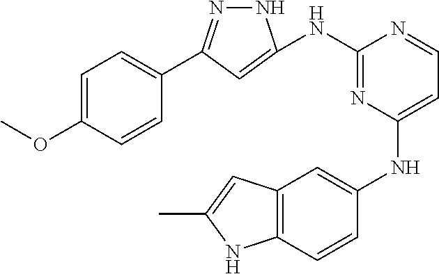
N(C1=NC(NC2=CC3=C(C=C2)NC(C)=C3)=CC=N1)C1=CC(C2=CC=C(OC)C=C2)=NN1
